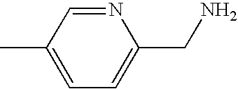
C1(C)=CC=C(CN)N=C1
